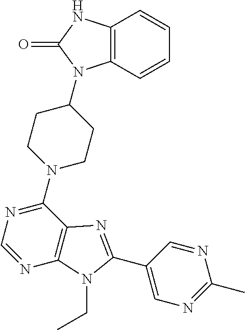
C12=C(C=CC=C1)N(C1CCN(C3=NC=NC4=C3N=C(C3=CN=C(C)N=C3)N4CC)CC1)C(=O)N2
